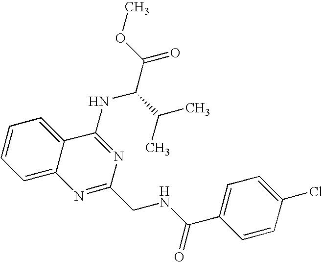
C12=CC=CC=C1C(NC(C(=O)OC)C(C)C)=NC(CNC(C1=CC=C(Cl)C=C1)=O)=N2
